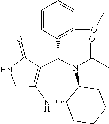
C12=C(NC3C(N(C(C)=O)C1C1=C(OC)C=CC=C1)CCCC3)CNC2=O
